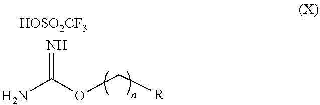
O(C[R])C(N)=N.[HOSO2CF3]
